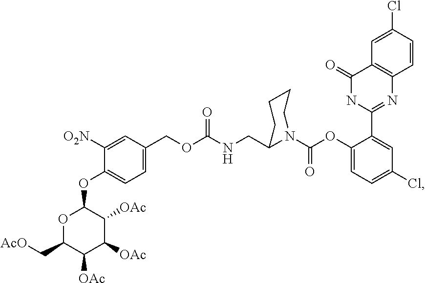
C1([O2N])=CC(COC(=O)NCC2N(C(=O)OC3=CC=C(Cl)C=C3C3=NC4=C(C(=O)N3)C=C(Cl)C=C4)CCCC2)=CC=C1OC1OC(C[AcO])C([OAc])C([OAc])C1[OAc]
